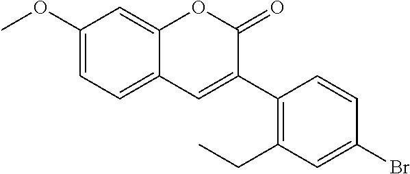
C1(OC)=CC=C2C(=C1)OC(=O)C(C1=C(CC)C=C(Br)C=C1)=C2
